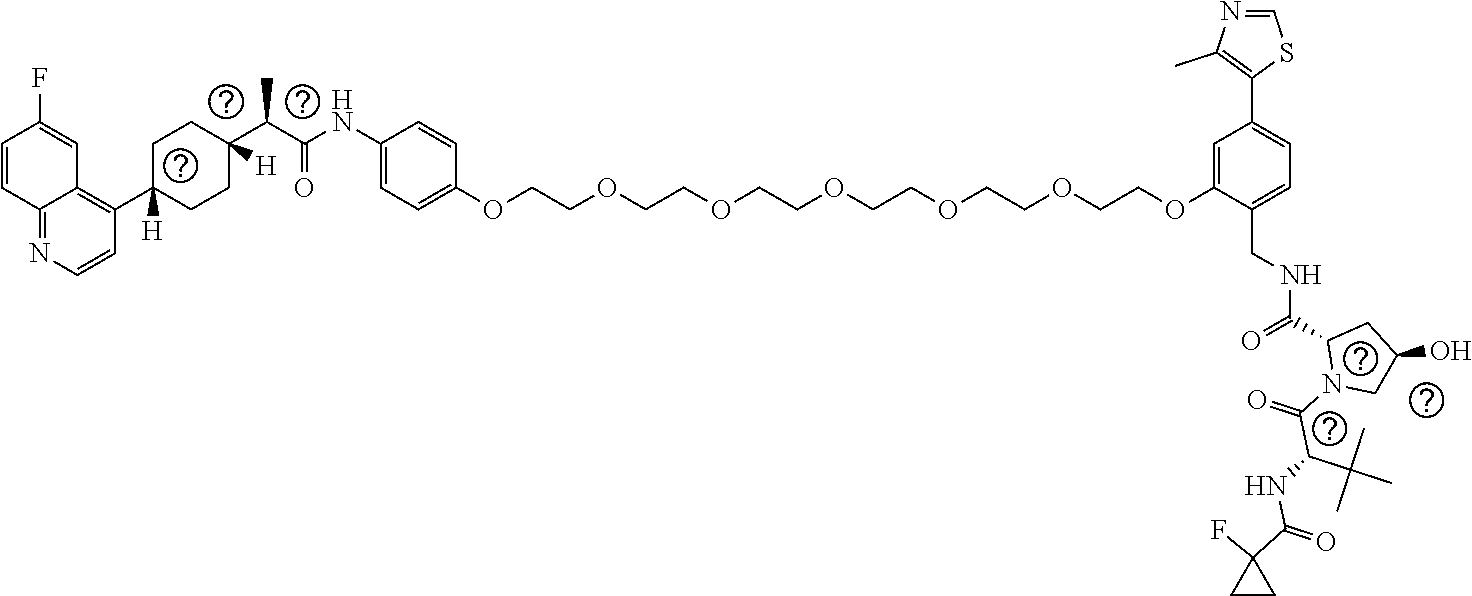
C1=C(NC(C(C2([H])CCC([H])(C3=C4C(=NC=C3)C=CC(F)=C4)CC2)C)=O)C=CC(OCCOCCOCCOCCOCCOCCOC2=CC(C3=C(C)N=CS3)=CC=C2CNC(=O)C2N(C(C(C(C)(C)C)NC(=O)C3(F)CC3)=O)CC(O)C2)=C1
